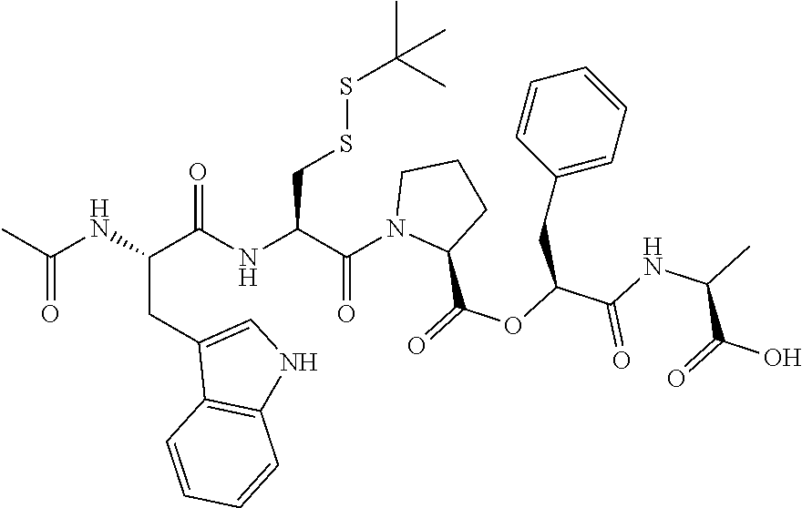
N(C(C(NC(C(N1C(C(=O)OC(C(=O)NC(C(=O)O)C)CC2=CC=CC=C2)CCC1)=O)CSSC(C)(C)C)=O)CC1=CNC2=C1C=CC=C2)C(C)=O
